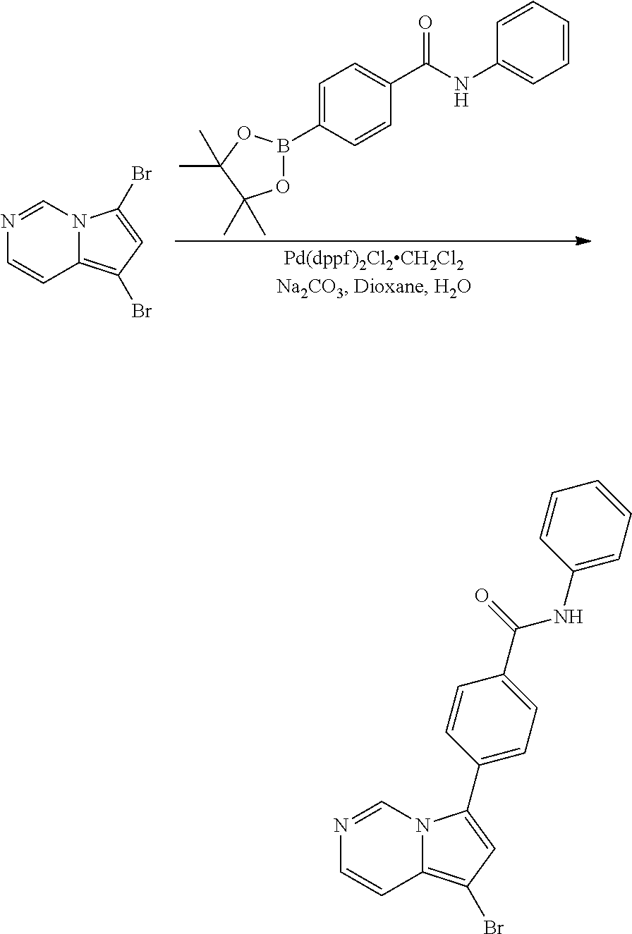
C1(C(NC2=CC=CC=C2)=O)=CC=C(B2OC(C)(C)C(C)(C)O2)C=C1.N12C(=C(Br)C=C1Br)C=CN=C2.N12C(=C(Br)C=C1C1=CC=C(C(=O)NC3=CC=CC=C3)C=C1)C=CN=C2
